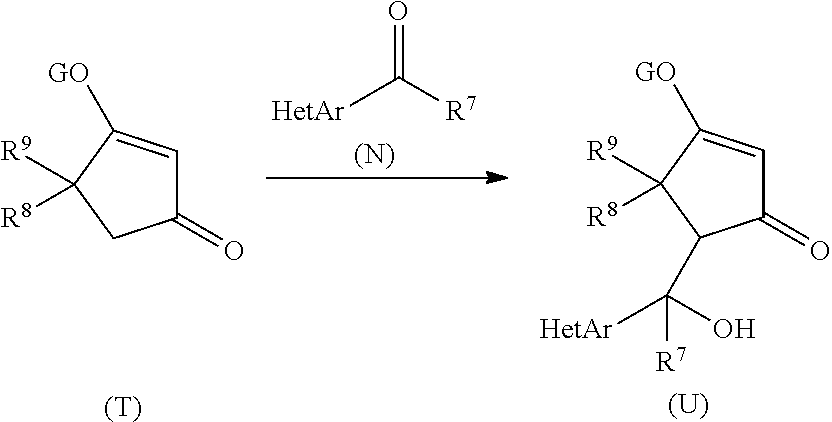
C1(=O)C=C([GO])C([R9])([R8])C1.[(T)].C1(=O)C=C([GO])C([R9])([R8])C1C([R7])(O)[HetAr].[(U)].[(N)].[HetAr]C([R7])=O
